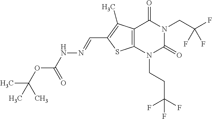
C12=C(N(CCC(F)(F)F)C(=O)N(CC(F)(F)F)C1=O)SC(C=NNC(OC(C)(C)C)=O)=C2C
